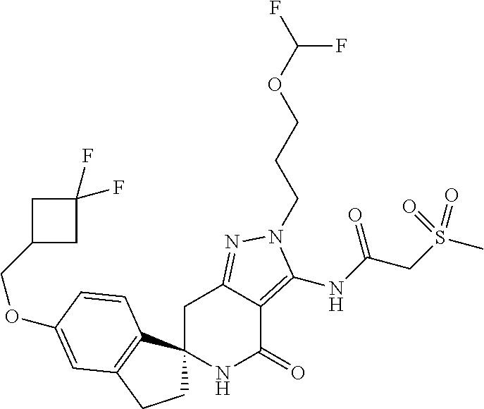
C1C2=NN(CCCOC(F)F)C(NC(CS(C)(=O)=O)=O)=C2C(=O)NC12CCC1=C2C=CC(OCC2CC(F)(F)C2)=C1
